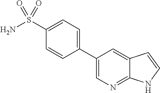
C1(C2=CN=C3C(=C2)C=CN3)=CC=C(S(N)(=O)=O)C=C1
